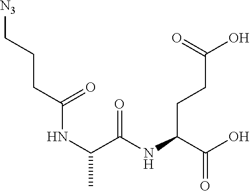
C(C(O)=O)(CCC(O)=O)NC(C(NC(CCC[N3])=O)C)=O
